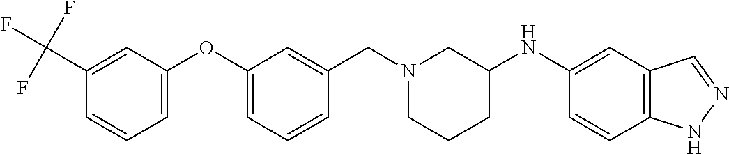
C1=C(OC2=CC=CC(CN3CCCC(NC4=CC5=C(C=C4)NN=C5)C3)=C2)C=C(C(F)(F)F)C=C1
